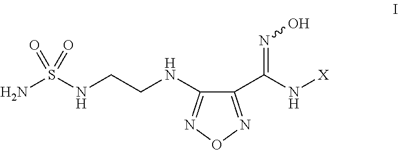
NS(NCCNC1=NON=C1C(=NO)N[X])(=O)=O
